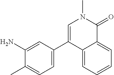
C1(C)=CC=C(C2=CN(C)C(=O)C3=CC=CC=C23)C=C1N
